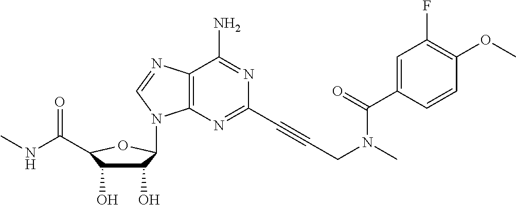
C12=C(N=C(C#CCN(C)C(C3=CC(F)=C(OC)C=C3)=O)N=C1N)N(C1C(O)C(O)C(C(=O)NC)O1)C=N2
